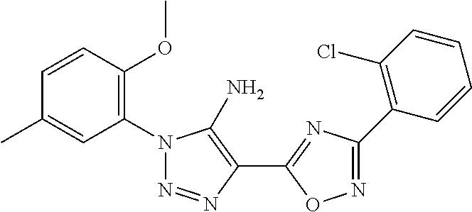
C1=CC(OC)=C(N2N=NC(C3=NC(C4=C(Cl)C=CC=C4)=NO3)=C2N)C=C1C
